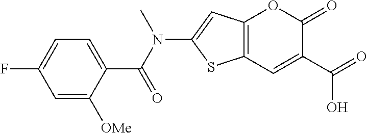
C12=C(C=C(C(=O)O)C(=O)O1)SC(N(C(C1=CC=C(F)C=C1[OMe])=O)C)=C2
